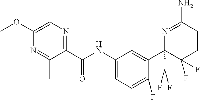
C1(C2(C(F)F)N=C(N)CCC2(F)F)=CC(NC(C2=NC=C(OC)N=C2C)=O)=CC=C1F
